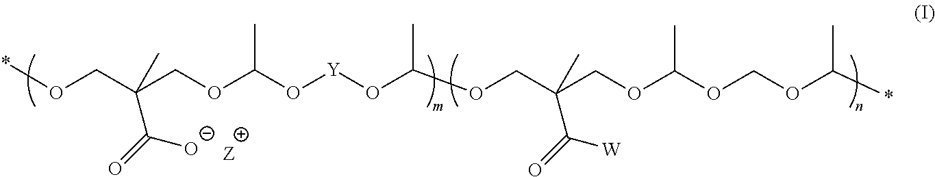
O(CC(COC(O[Y]OC(OCC(COC(OCOC(*)C)C)(C(=O)[W])C)C)C)(C(=O)[O-])C)*
